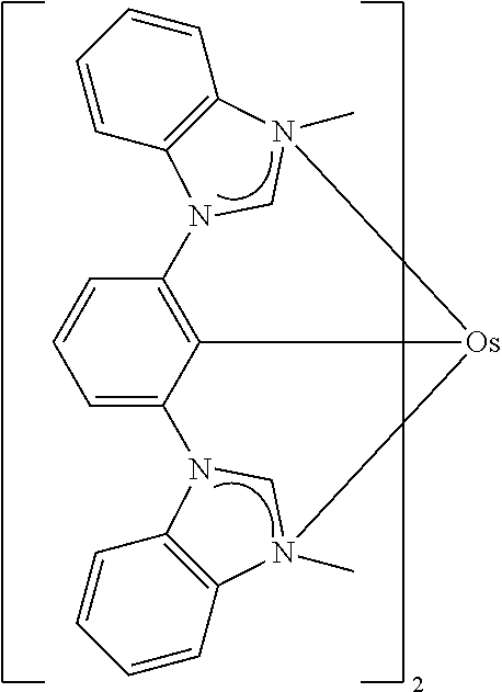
C1=C2C3=C(C=C1)N1C4=C(C=CC=C4)N(C)([Os]3N3(C)C4=C(C=CC=C4)N2C3)C1
